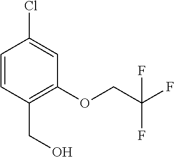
O(CC(F)(F)F)C1=C(CO)C=CC(Cl)=C1
